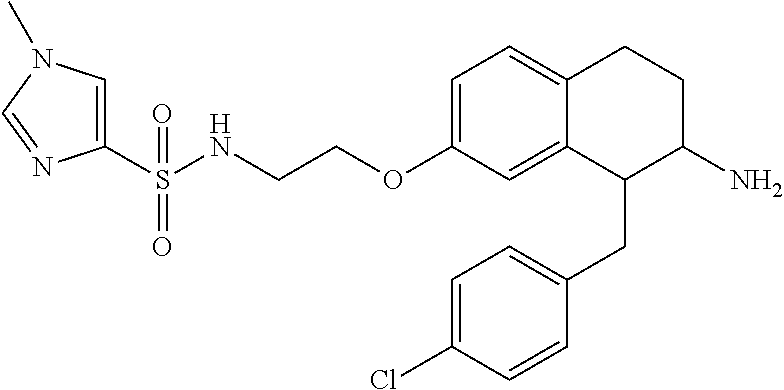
C1=C(OCCNS(C2=CN(C)C=N2)(=O)=O)C=C2C(=C1)CCC(N)C2CC1=CC=C(Cl)C=C1
